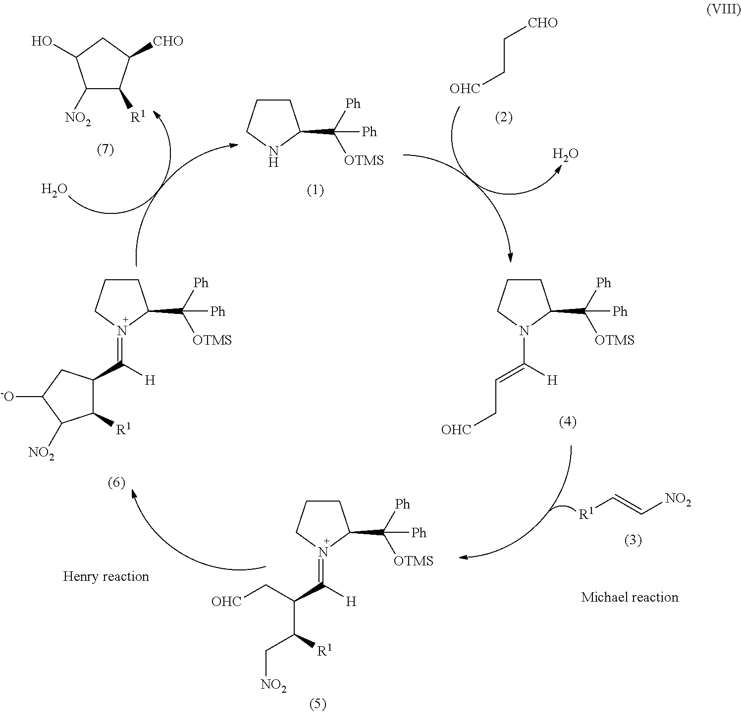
C1CCNC1C([Ph])([OTMS])[Ph].C1CCN(C([H])=CC[OHC])C1C([Ph])([OTMS])[Ph].C1CCN(=C([H])C2C([R1])C([NO2])C([-O])C2)C1C([Ph])([OTMS])[Ph].C1CCN(=C([H])C(C([R1])C[NO2])C[OHC])C1C([Ph])([OTMS])[Ph].C1([NO2])C([R1])C([CHO])CC1O.O.C(C[OHC])[CHO].O.[R1]C=C[NO2]
